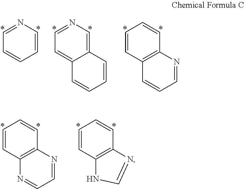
N1=CC=CC=C1.N1=CC=C2C(=C1)C=CC=C2.C1=CC2=C(C=C1)C=CC=N2.C1=CC2=C(C=C1)N=CC=N2.C1=CC2=C(C=C1)NC=N2
